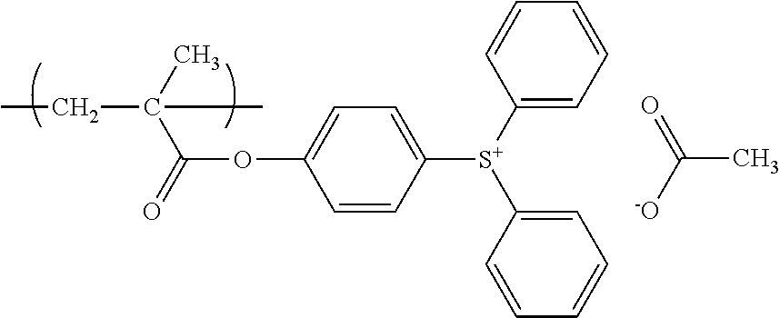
C1([S+](C2=CC=CC=C2)C2=CC=CC=C2)=CC=C(OC(C(C)(CC)C)=O)C=C1.CC([-O])=O
